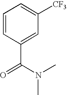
C1=CC(C(N(C)C)=O)=CC([CF3])=C1
